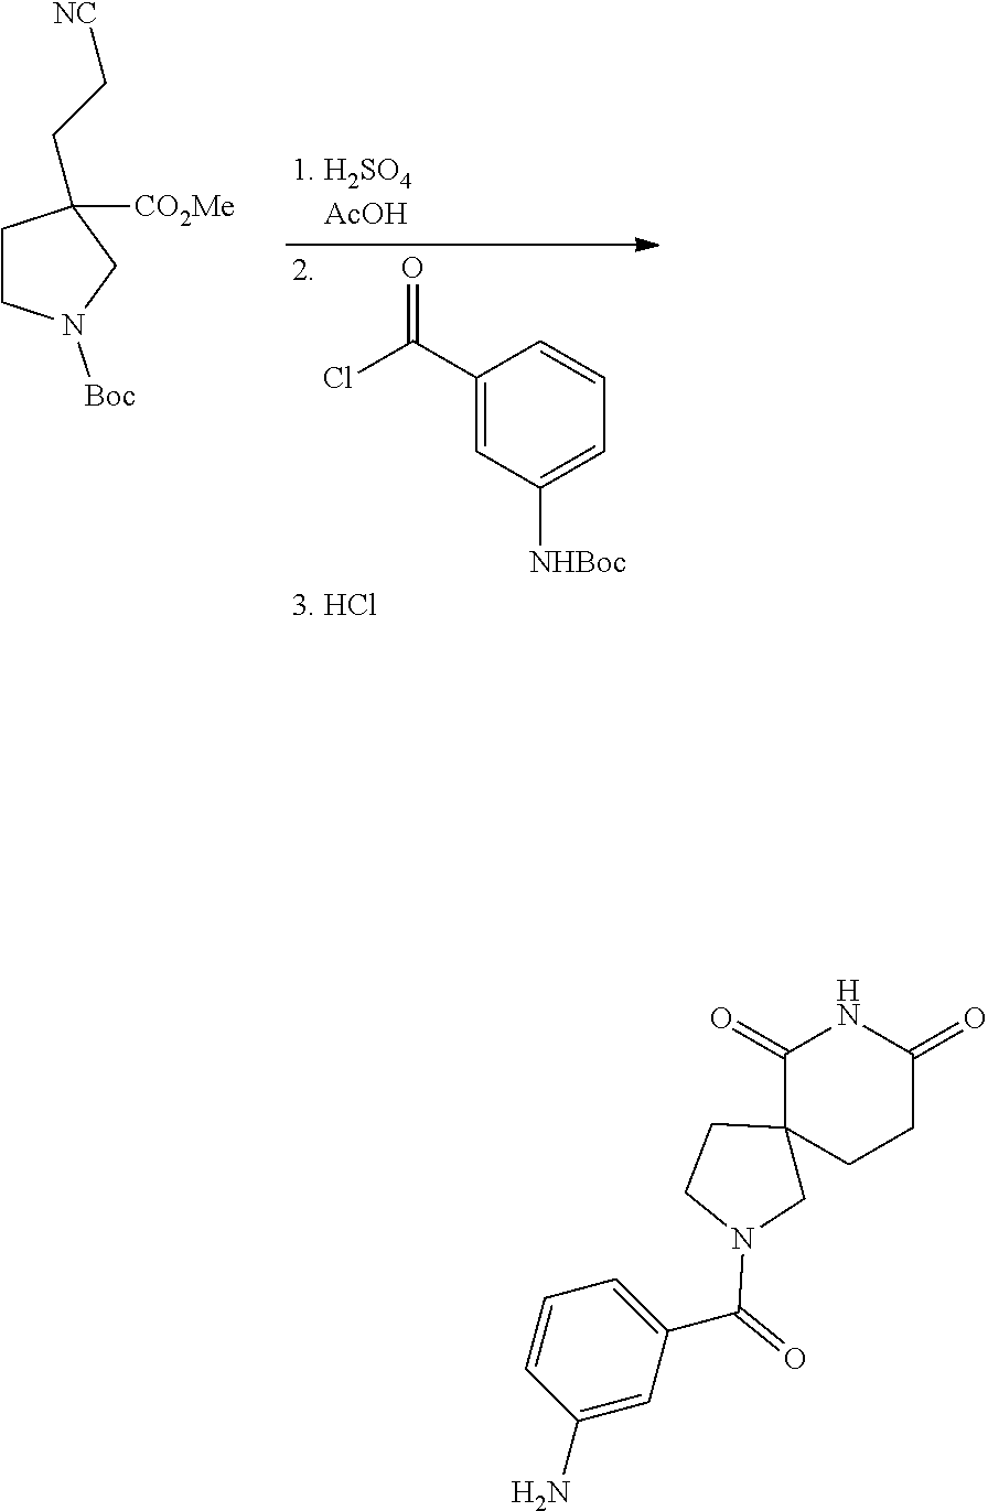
ClC(C1=CC([NHBoc])=CC=C1)=O.C1CN([Boc])CC1(CC[NC])[CO2Me].N1C(=O)C2(CCC1=O)CN(C(C1=CC=CC(N)=C1)=O)CC2
